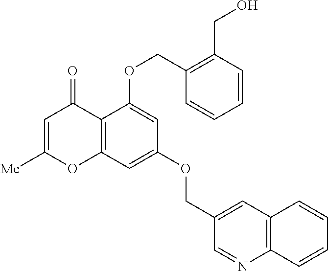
C1=C([Me])OC2=C(C1=O)C(OCC1=C(CO)C=CC=C1)=CC(OCC1=CC3=C(N=C1)C=CC=C3)=C2
